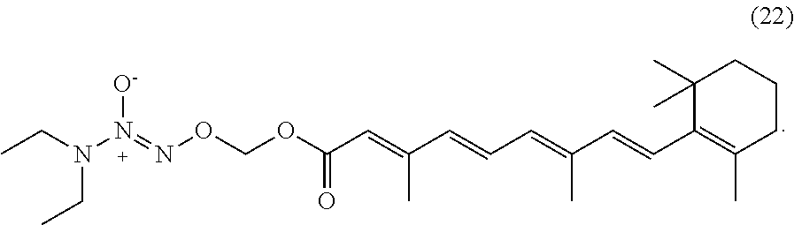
CCN(N(=NOCOC(C=C(C=CC=C(C=CC1=C(C)CCCC1(C)C)C)C)=O)[O-])CC
